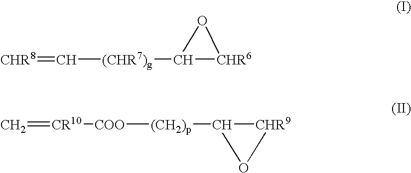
[CHR8]=C[(CHR7)g]C1[CHR6]O1.C=[CR10][COO][(CH2)p]C1[CHR9]O1
